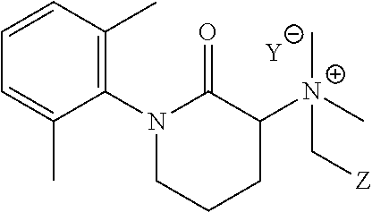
C1=C(C)C(N2C(=O)C([N+](C[Z])(C)C)CCC2)=C(C)C=C1.[Y]
